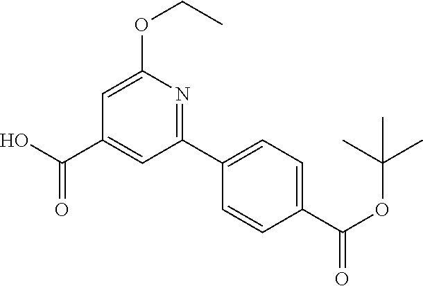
O(CC)C1=CC(C(=O)O)=CC(C2=CC=C(C(=O)OC(C)(C)C)C=C2)=N1
